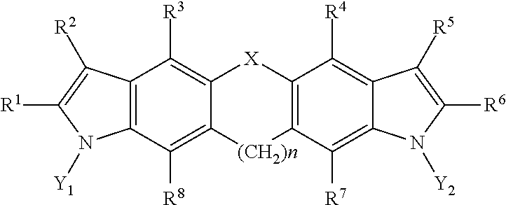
C12=C(C([R8])=C3C(=C1[R3])[X]C1=C([(CH2)n]3)C([R7])=C3C(=C1[R4])C([R5])=C([R6])N3[Y2])N([Y1])C([R1])=C2[R2]
